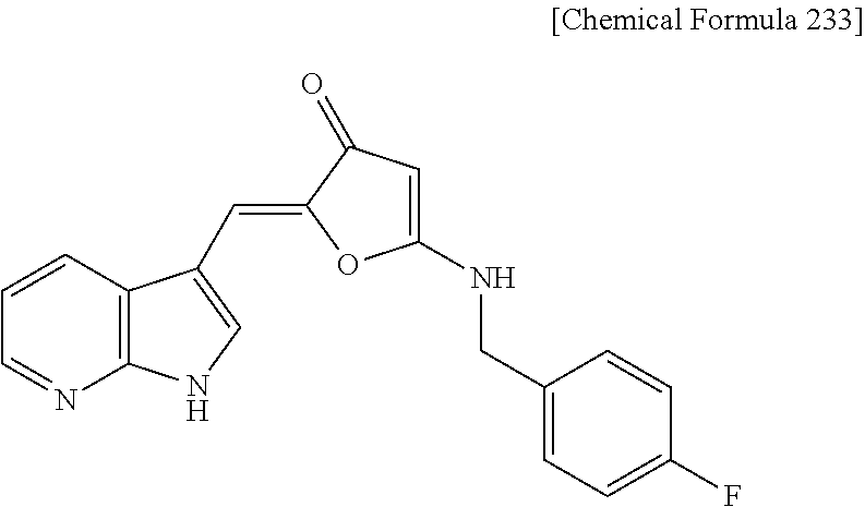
C12=C(C=CC=N1)C(C=C1OC(NCC3=CC=C(F)C=C3)=CC1=O)=CN2
